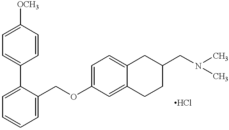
C1([OCH3])=CC=C(C2=CC=CC=C2COC2=CC=C3C(=C2)CCC(CN(C)C)C3)C=C1
